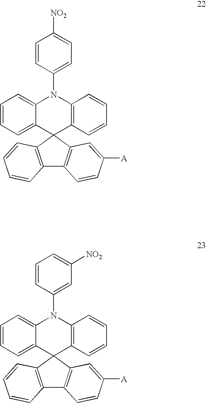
C1=CC=C2C(=C1)N(C1=CC=C([NO2])C=C1)C1=C(C=CC=C1)C21C2=C(C3=C1C=CC=C3)C=CC([A])=C2.C1=CC=C2C(=C1)N(C1=CC([NO2])=CC=C1)C1=C(C=CC=C1)C21C2=C(C3=C1C=CC=C3)C=CC([A])=C2
